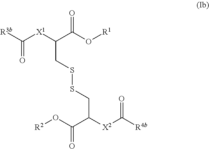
[R3b]C([X1]C(C(O[R1])=O)CSSCC([X2]C([R4b])=O)C(O[R2])=O)=O
